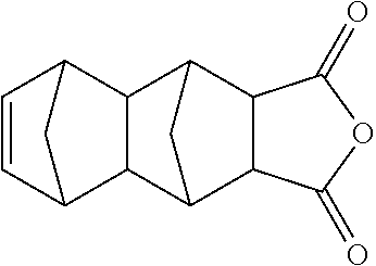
C12C3CC(C1C(=O)OC2=O)C1C3C2C=CC1C2
